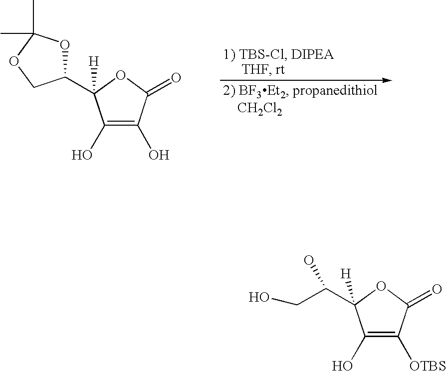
C1(O)=C(O)C(=O)OC1(C1OC(C)(C)OC1)[H].C1(O)=C([OTBS])C(=O)OC1(C(O)CO)[H]
